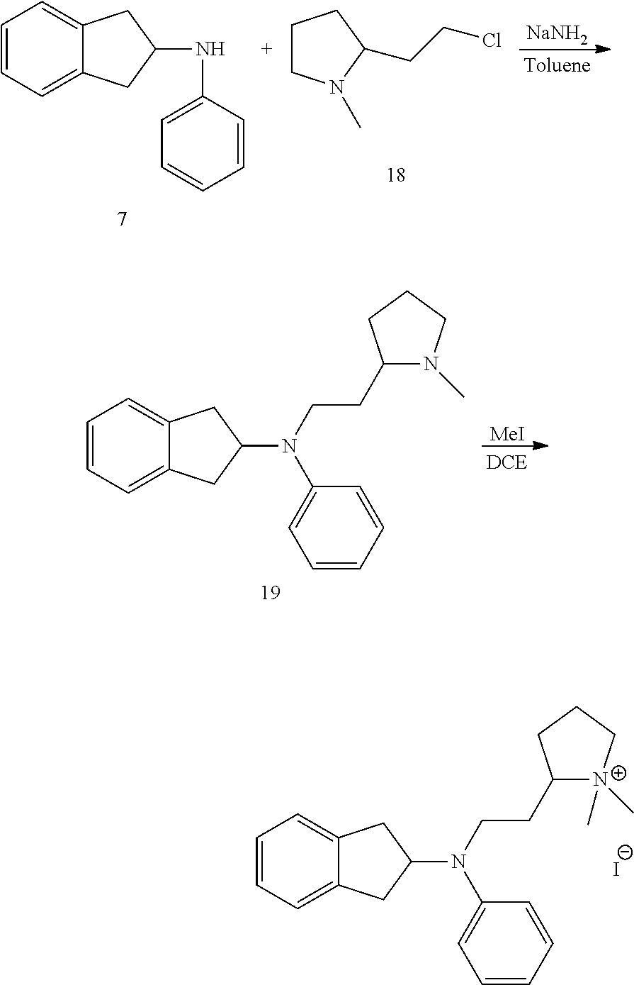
C1=CC=C2C(=C1)CC(N(C1=CC=CC=C1)CCC1N(C)CCC1)C2.[MeI].C1=CC=C2C(=C1)CC(N(C1=CC=CC=C1)CCC1[N+](C)(C)CCC1)C2.[I-].[NaNH2].C1CN(C)C(CCCl)C1.C1=CC=C2C(=C1)CC(NC1=CC=CC=C1)C2
